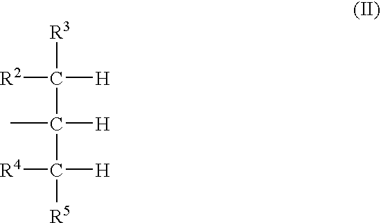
[R3]C(C(C([R5])([H])[R4])([H])C)([H])[R2]
